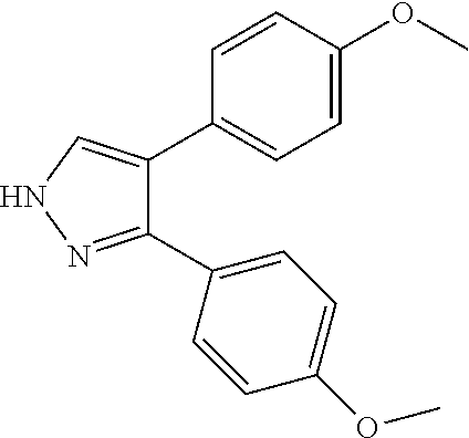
C1(C2=CC=C(OC)C=C2)=NNC=C1C1=CC=C(OC)C=C1
